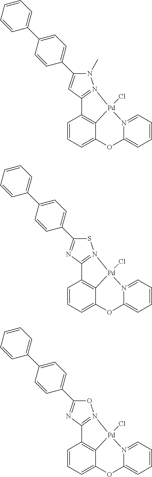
C1=CC=C2C3=C1C1=N(SC(C4=CC=C(C5=CC=CC=C5)C=C4)=N1)[Pd]3(Cl)N1=CC=CC=C1O2.C1=CC=C2C3=C1C1=N(OC(C4=CC=C(C5=CC=CC=C5)C=C4)=N1)[Pd]3(Cl)N1=CC=CC=C1O2.C1=CC=C2C3=C1C1=N(N(C)C(C4=CC=C(C5=CC=CC=C5)C=C4)=C1)[Pd]3(Cl)N1=CC=CC=C1O2
